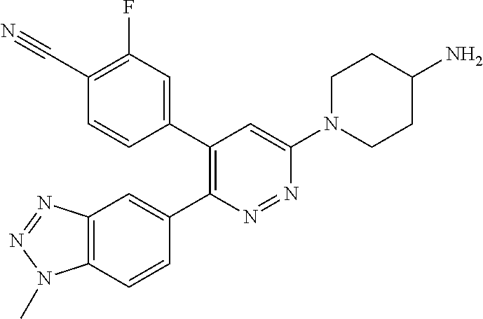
C1(C2=C(C3=CC(F)=C(C#N)C=C3)C=C(N3CCC(N)CC3)N=N2)=CC2=C(C=C1)N(C)N=N2
